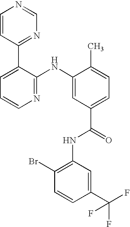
C1=CC(C2=CC=CN=C2NC2=CC(C(NC3=C(Br)C=CC(C(F)(F)F)=C3)=O)=CC=C2C)=NC=N1
